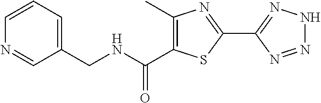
C1(C2=NNN=N2)=NC(C)=C(C(=O)NCC2=CC=CN=C2)S1
